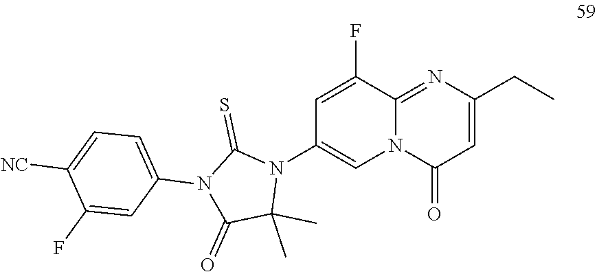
C1=C(F)C2=NC(CC)=CC(=O)N2C=C1N1C(=S)N(C2=CC=C([NC])C(F)=C2)C(=O)C1(C)C
